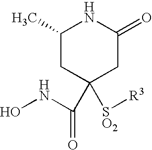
C1(C)CC(C(=O)NO)([SO2][R3])CC(=O)N1
